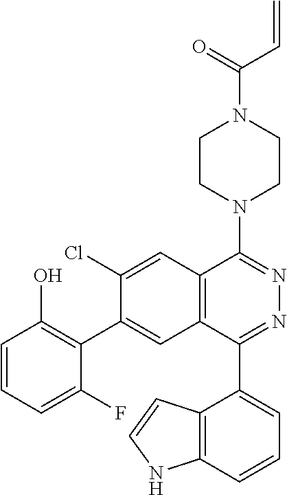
C12=C(C=C(C3=C(O)C=CC=C3F)C(Cl)=C1)C(C1=CC=CC3=C1C=CN3)=NN=C2N1CCN(C(C=C)=O)CC1
